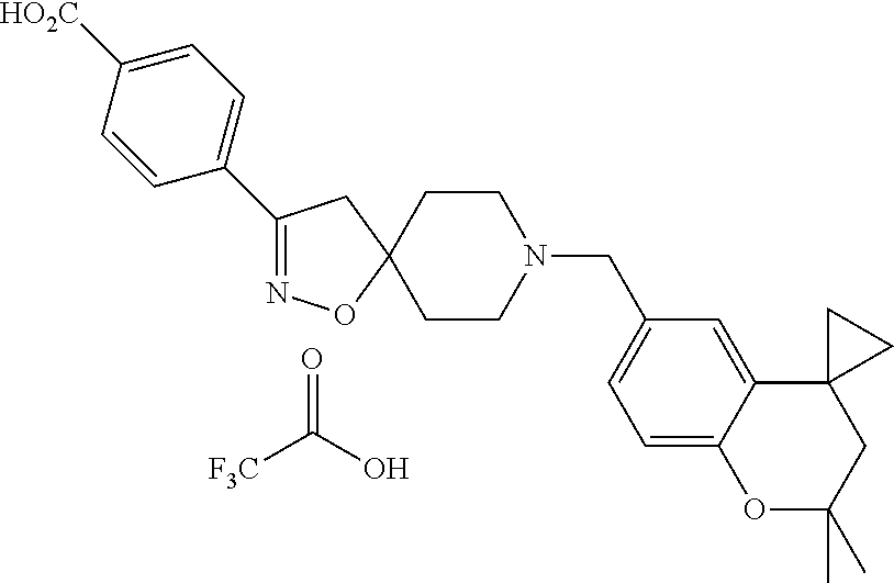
C1(C2=CC=C([HO2C])C=C2)=NOC2(C1)CCN(CC1=CC=C3C(=C1)C1(CC(C)(C)O3)CC1)CC2.O=C(O)[F3C]
